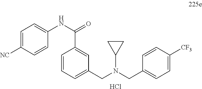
C1=C([NC])C=CC(NC(C2=CC(CN(C3CC3)CC3=CC=C([CF3])C=C3)=CC=C2)=O)=C1.Cl
